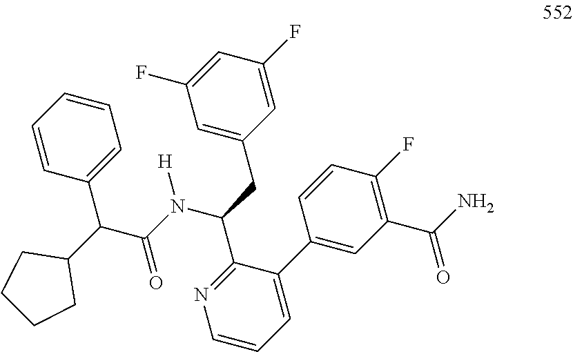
N1=C(C(N(C(C(C2CCCC2)C2=CC=CC=C2)=O)[H])CC2=CC(F)=CC(F)=C2)C(C2=CC(C(N)=O)=C(F)C=C2)=CC=C1
